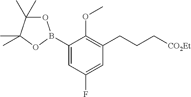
C1(B2OC(C)(C)C(C)(C)O2)=CC(F)=CC(CCC[CO2Et])=C1OC
